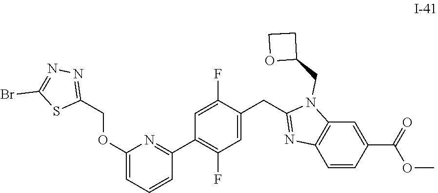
C1(OCC2=NN=C(Br)S2)=CC=CC(C2=C(F)C=C(CC3=NC4=C(N3CC3CCO3)C=C(C(=O)OC)C=C4)C(F)=C2)=N1
